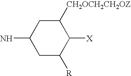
C1C([R])C([X])C([CH2OCH2CH2OZ])CC1N
